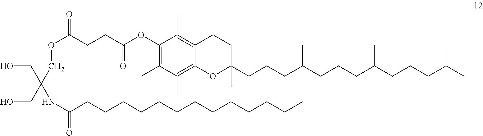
C1(C)=C(OC(CCC(OCC(NC(=O)CCCCCCCCCCCCC)(CO)CO)=O)=O)C(C)=C2C(=C1C)OC(CCCC(CCCC(CCCC(C)C)C)C)(C)CC2
